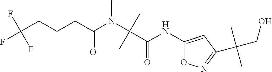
C(CCC(N(C(C(NC1=CC(C(CO)(C)C)=NO1)=O)(C)C)C)=O)C(F)(F)F
